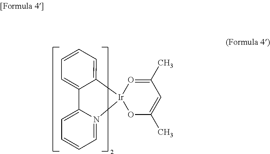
C1(C)=O[Ir]2(OC(C)=C1)C1=CC=CC=C1C1=CC=CC=N21
